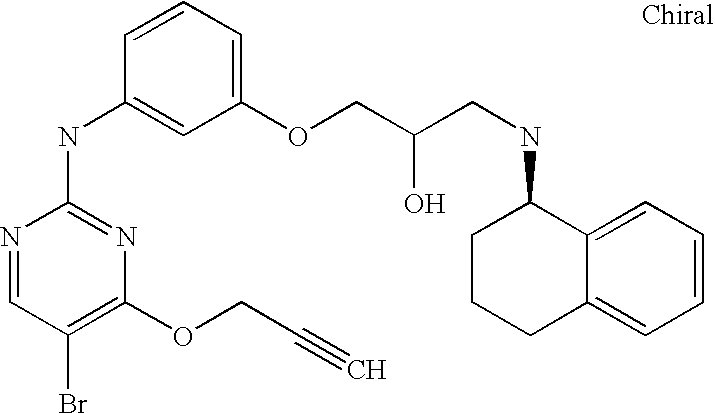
N1=CC(Br)=C(OCC#C)N=C1NC1=CC(OCC(CNC2CCCC3=CC=CC=C23)O)=CC=C1
